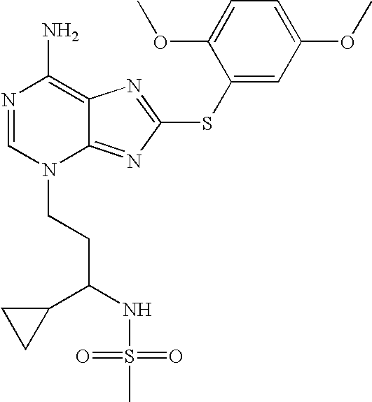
N1=CN(CCC(NS(C)(=O)=O)C2CC2)C2=NC(SC3=CC(OC)=CC=C3OC)=NC2=C1N
